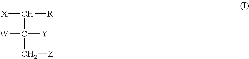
C([R])([X])C([W])([Y])C[Z]
